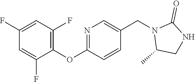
C1(F)=CC(F)=C(OC2=NC=C(CN3C(C)CNC3=O)C=C2)C(F)=C1
